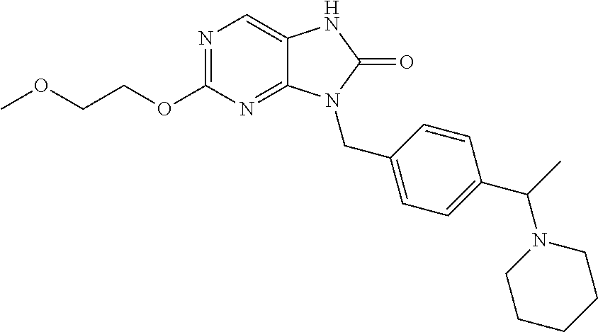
N1=C(OCCOC)N=C2C(=C1)NC(=O)N2CC1=CC=C(C(N2CCCCC2)C)C=C1
